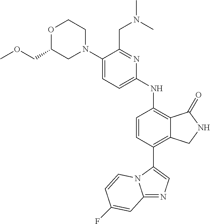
C12=NC=C(C3=C4C(=C(NC5=CC=C(N6CCOC(COC)C6)C(CN(C)C)=N5)C=C3)C(=O)NC4)N1C=CC(F)=C2
